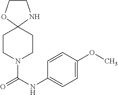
C1COC2(N1)CCN(C(NC1=CC=C(OC)C=C1)=O)CC2
